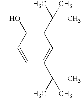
C1=C(C)C(O)=C(C(C)(C)C)C=C1C(C)(C)C
